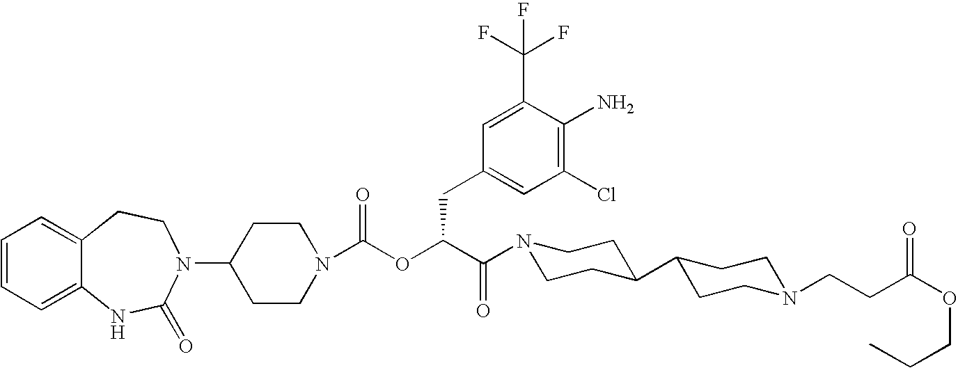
C1(N2C(=O)NC3=CC=CC=C3CC2)CCN(C(OC(C(=O)N2CCC(C3CCN(CCC(OCCC)=O)CC3)CC2)CC2=CC(Cl)=C(N)C(C(F)(F)F)=C2)=O)CC1
